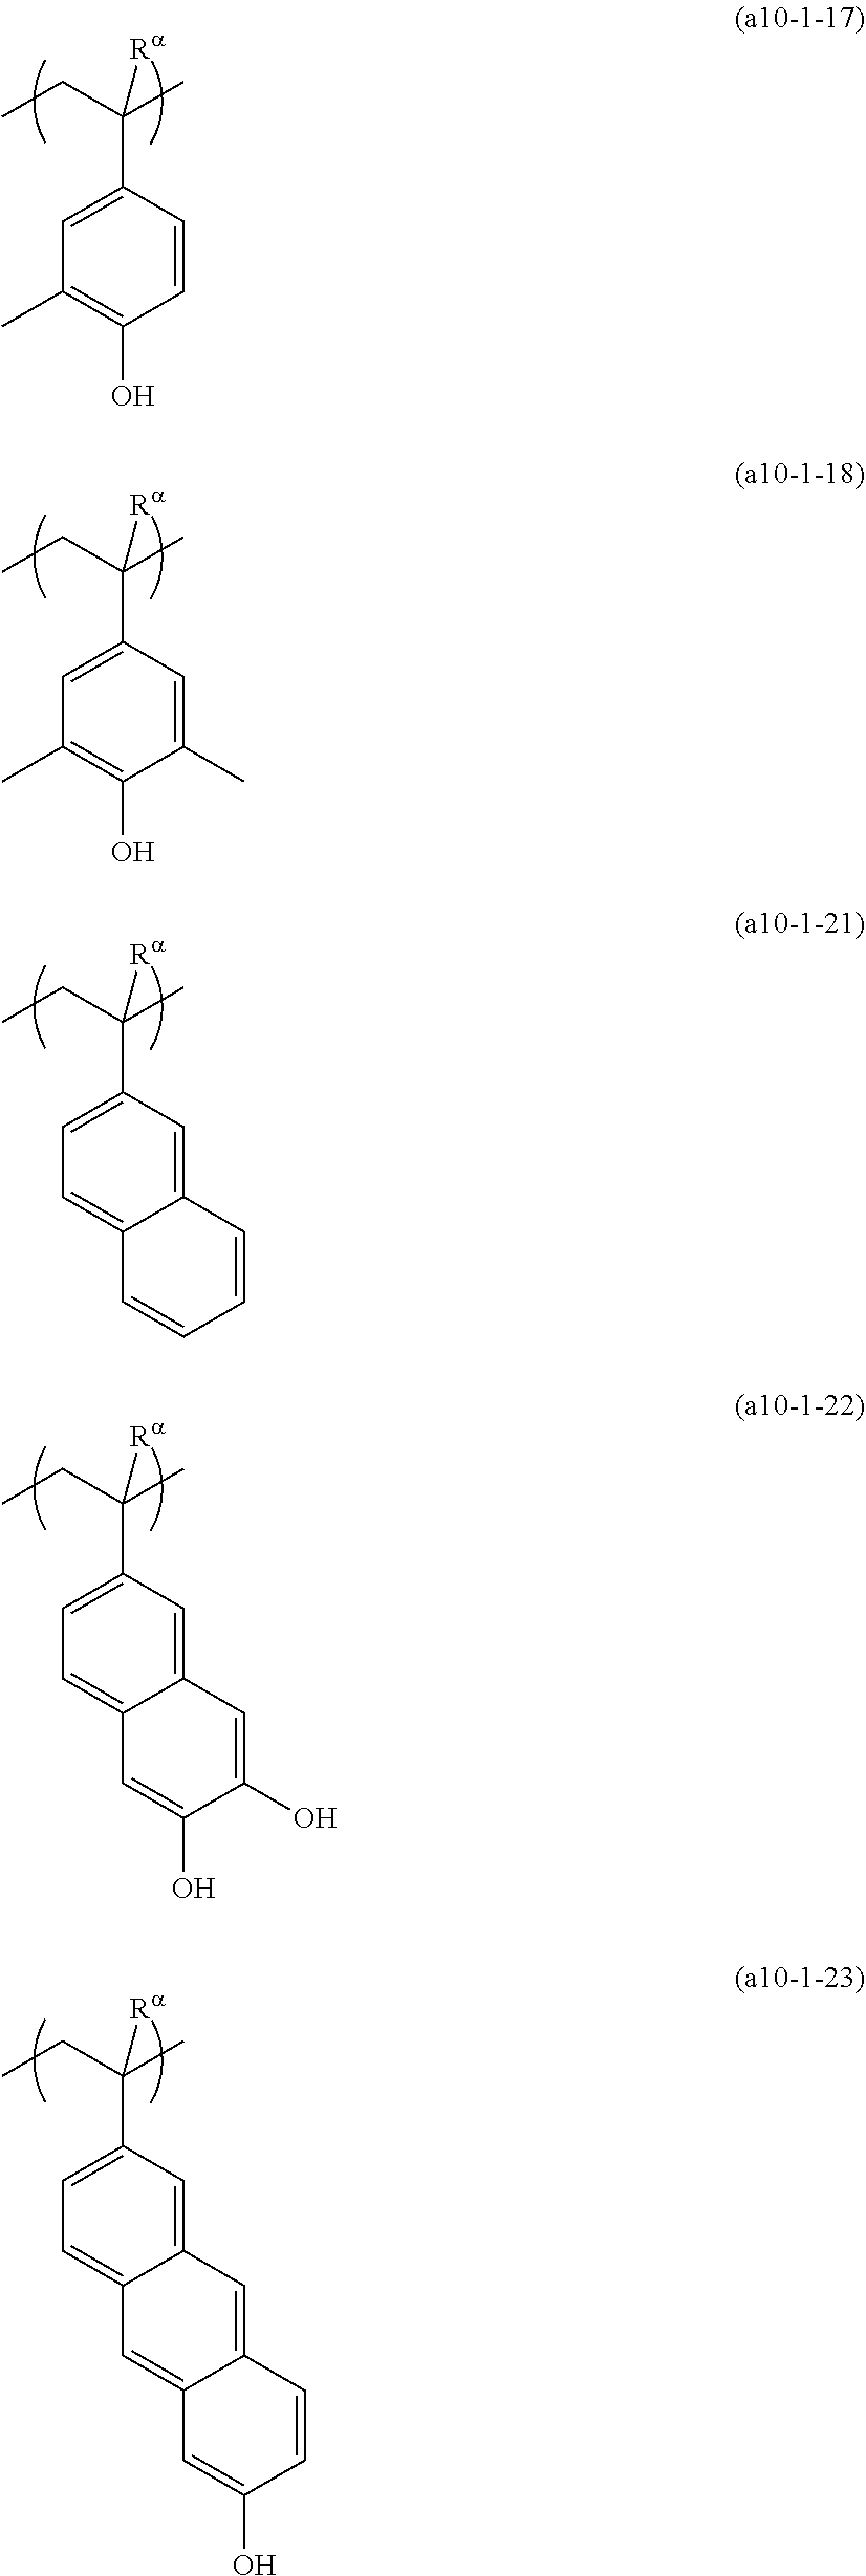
C(CC)(C)([Ra])C1=CC(C)=C(O)C=C1.C(CC)(C)([Ra])C1=CC(C)=C(O)C(C)=C1.C(CC)(C)([Ra])C1=CC=C2C(=C1)C=CC=C2.C(CC)(C)([Ra])C1=CC=C2C(=C1)C=C(O)C(O)=C2.C(CC)(C)([Ra])C1=CC=C2C(=C1)C=C1C(=C2)C=C(O)C=C1
